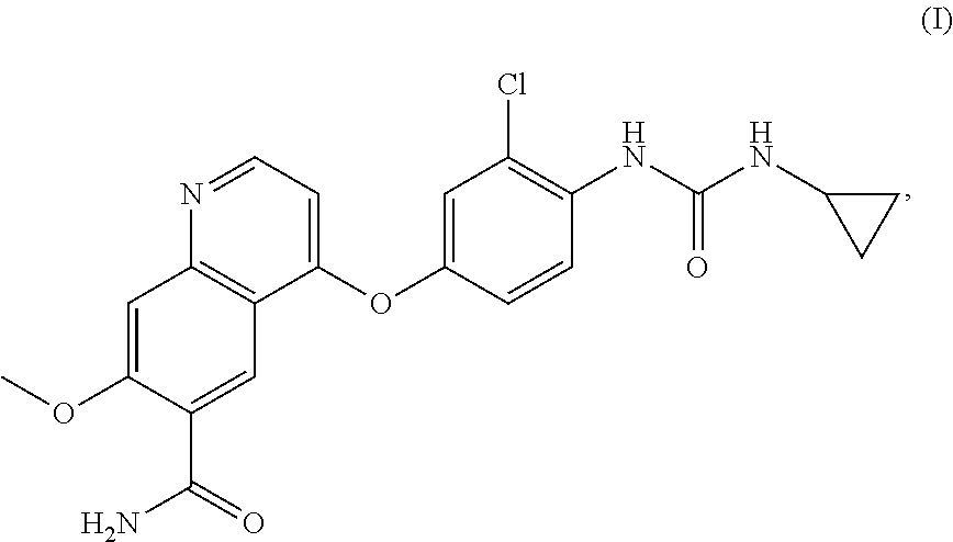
C1(Cl)=C(NC(=O)NC2CC2)C=CC(OC2=CC=NC3=C2C=C(C(=O)N)C(OC)=C3)=C1
